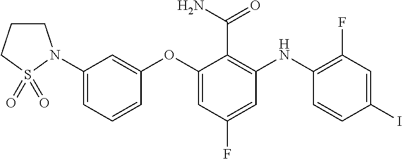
C1(N2CCCS2(=O)=O)=CC=CC(OC2=CC(F)=CC(NC3=C(F)C=C(I)C=C3)=C2C(=O)N)=C1
